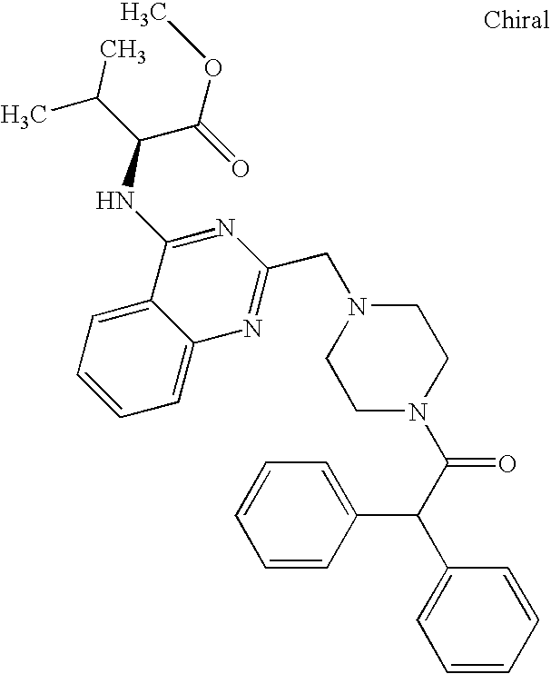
C1=C2C(=CC=C1)C(NC(C(C)C)C(=O)OC)=NC(CN1CCN(C(C(C3=CC=CC=C3)C3=CC=CC=C3)=O)CC1)=N2
